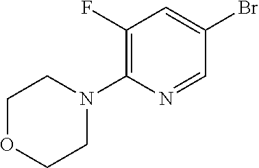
C1(F)=C(N2CCOCC2)N=CC(Br)=C1
